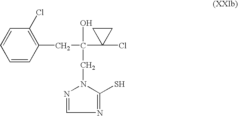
C1=CC(CC(O)(C2(Cl)CC2)CN2N=CN=C2S)=C(Cl)C=C1
